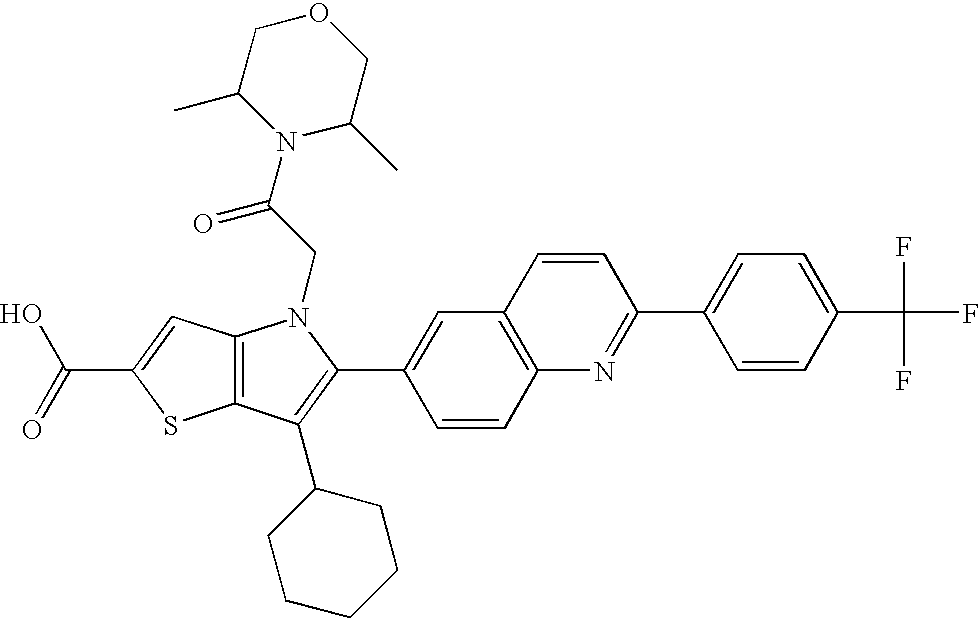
C(C1=CC2=C(S1)C(C1CCCCC1)=C(C1=CC3=C(C=C1)N=C(C1=CC=C(C(F)(F)F)C=C1)C=C3)N2CC(N1C(C)COCC1C)=O)(=O)O
